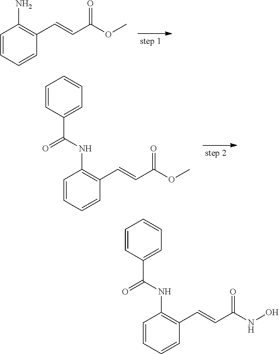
C1=CC=CC(C=CC(=O)OC)=C1N.C1=CC=CC(C=CC(=O)OC)=C1NC(=O)C1=CC=CC=C1.C1=CC=CC(C=CC(=O)NO)=C1NC(=O)C1=CC=CC=C1
